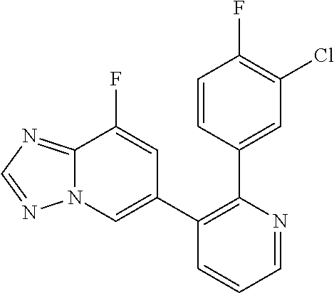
C1=CC(C2=C(C3=CN4C(=NC=N4)C(F)=C3)C=CC=N2)=CC(Cl)=C1F
